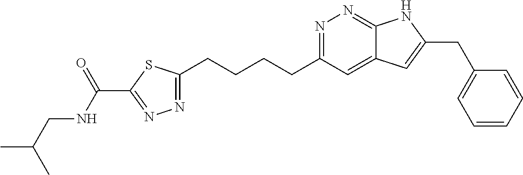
N1=C(CCCCC2=NN=C(C(NCC(C)C)=O)S2)C=C2C(=N1)NC(CC1=CC=CC=C1)=C2
